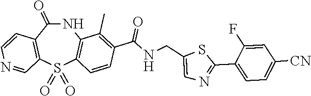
N1C(=O)C2=C(S(=O)(=O)C3=C1C(C)=C(C(NCC1=CN=C(C4=CC=C([CN])C=C4F)S1)=O)C=C3)C=NC=C2
